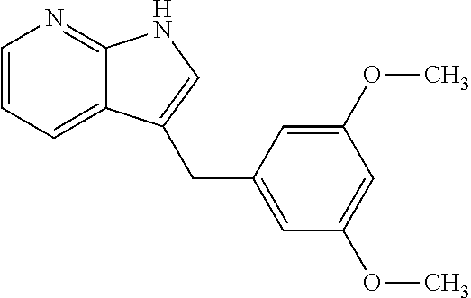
C1=CC=C2C(=N1)NC=C2CC1=CC(OC)=CC(OC)=C1
